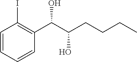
C1=CC=CC(C(C(CCCC)O)O)=C1I
